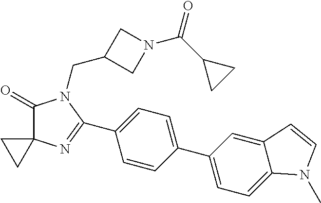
C1(=O)C2(N=C(C3=CC=C(C4=CC=C5C(=C4)C=CN5C)C=C3)N1CC1CN(C(C3CC3)=O)C1)CC2
